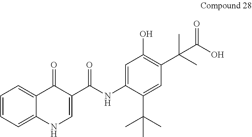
C1=C(NC(C2=CNC3=CC=CC=C3C2=O)=O)C(C(C)(C)C)=CC(C(C(O)=O)(C)C)=C1O
